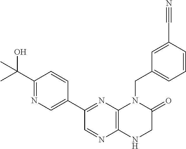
C1(C(O)(C)C)=NC=C(C2=NC3=C(N=C2)NCC(=O)N3CC2=CC=CC(C#N)=C2)C=C1
